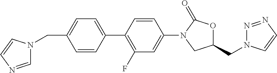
C1=CC(CN2C=NC=C2)=CC=C1C1=C(F)C=C(N2CC(CN3N=NC=C3)OC2=O)C=C1
